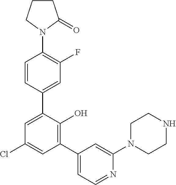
C1=CC(C2=CC(Cl)=CC(C3=CC=NC(N4CCNCC4)=C3)=C2O)=CC(F)=C1N1C(=O)CCC1
